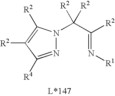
N(=C(C([R2])([R2])N1N=C([R4])C([R2])=C1[R2])[R2])[R1]
